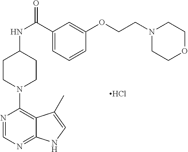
C1(N2CCC(NC(C3=CC=CC(OCCN4CCOCC4)=C3)=O)CC2)=C2C(=NC=N1)NC=C2C.Cl
